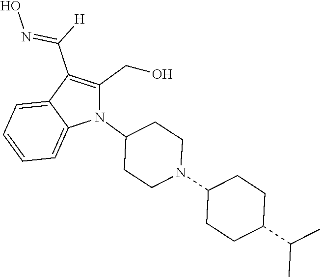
N1(C2CCN(C3CCC(C(C)C)CC3)CC2)C(CO)=C(C([H])=NO)C2=CC=CC=C12
